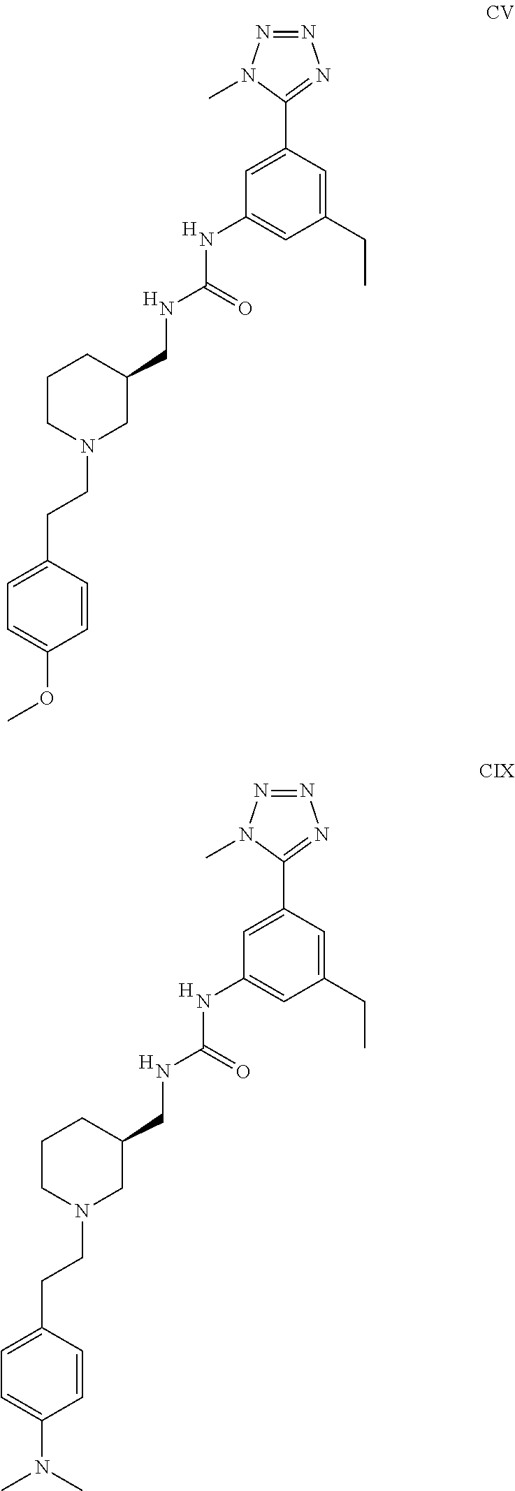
[H].[H].C1(CCN2CC(CNC(=O)NC3=CC(CC)=CC(C4=NN=NN4C)=C3)CCC2)=CC=C(OC)C=C1.[H].[H].C1(CCN2CC(CNC(=O)NC3=CC(CC)=CC(C4=NN=NN4C)=C3)CCC2)=CC=C(N(C)C)C=C1
